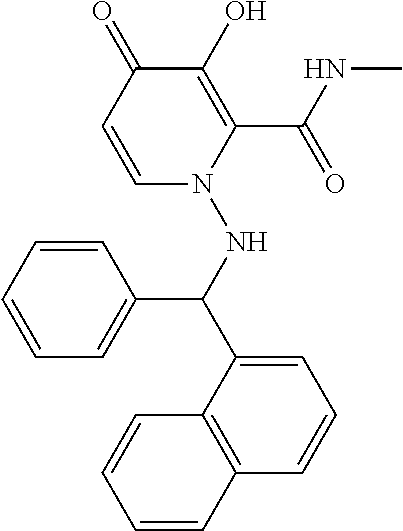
C1=CC=CC(C(NN2C(C(=O)NC)=C(O)C(=O)C=C2)C2=CC=CC3=C2C=CC=C3)=C1
